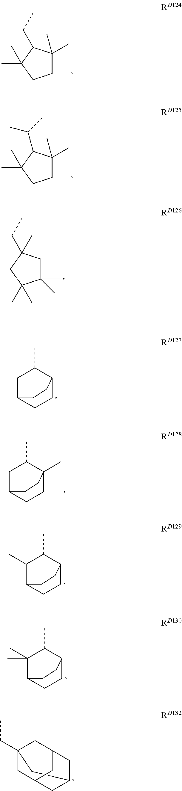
C1C(C)(C)C(CC)C(C)(C)C1.C1C(C)(C)C(C(C)C)C(C)(C)C1.C1(C)(C)CC(CC)(C)CC1(C)C.C1C2CCC(C1C)CC2.C1C2CCC(C)(C1C)CC2.C1(C)C2CCC(C1C)CC2.C1(C)(C)C2CCC(C1C)CC2.C12CC3(CC)CC(CC(C3)C1)C2
